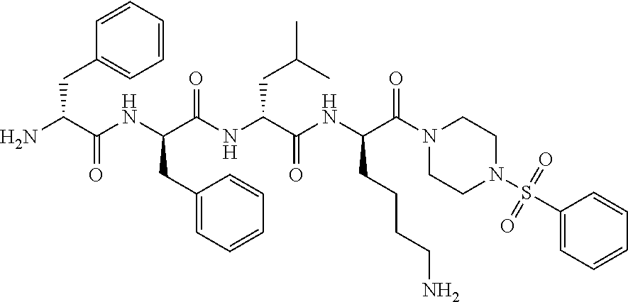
C1(CC(NC(C(N)CC2=CC=CC=C2)=O)C(NC(C(NC(CCCCN)C(=O)N2CCN(S(=O)(=O)C3=CC=CC=C3)CC2)=O)CC(C)C)=O)=CC=CC=C1
